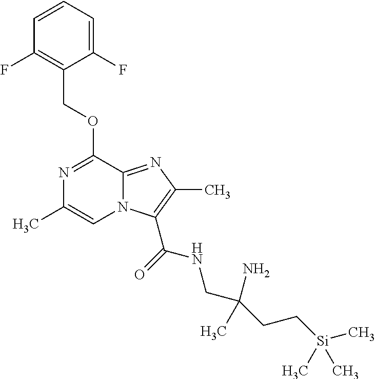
C1(COC2=NC(C)=CN3C2=NC(C)=C3C(NCC(N)(CC[Si](C)(C)C)C)=O)=C(F)C=CC=C1F
